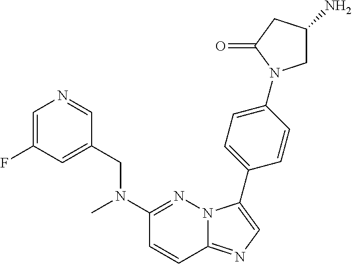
C1=C(F)C=C(CN(C2=NN3C(=NC=C3C3=CC=C(N4CC(N)CC4=O)C=C3)C=C2)C)C=N1
